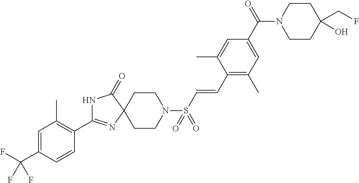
N1C(C2=C(C)C=C(C(F)(F)F)C=C2)=NC2(C1=O)CCN(S(C=CC1=C(C)C=C(C(N3CCC(CF)(O)CC3)=O)C=C1C)(=O)=O)CC2
